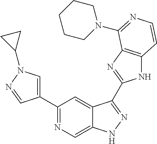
C1(C2=CN(C3CC3)N=C2)=NC=C2C(=C1)C(C1=NC3=C(N1)C=CN=C3N1CCCCC1)=NN2
